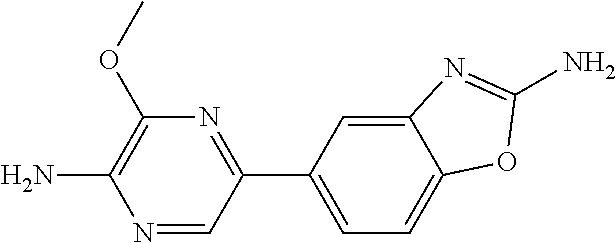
C1(OC)=C(N)N=CC(C2=CC=C3C(=C2)N=C(N)O3)=N1
